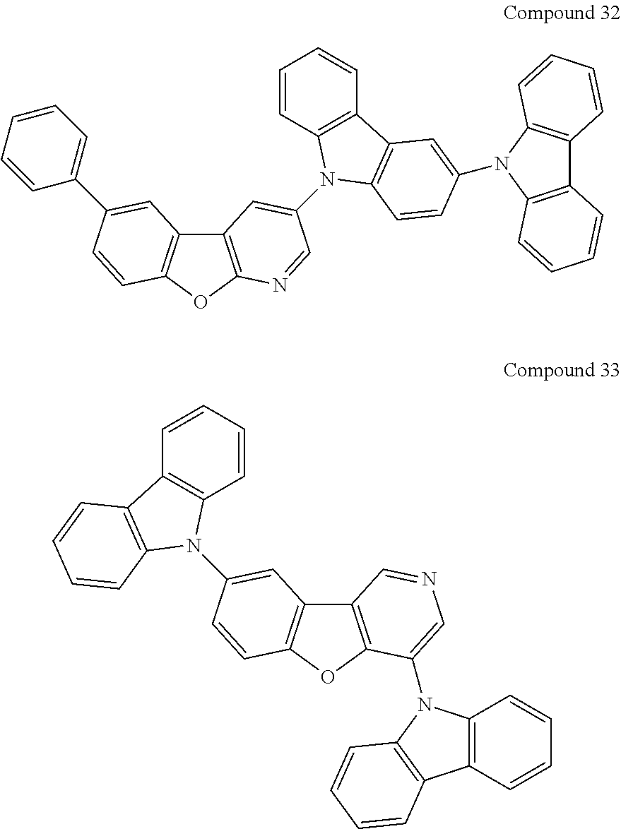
C1(C2=CC3=C(OC4=C3C=C(N3C5=C(C=CC=C5)C5=C3C=CC(N3C6=C(C7=C3C=CC=C7)C=CC=C6)=C5)C=N4)C=C2)=CC=CC=C1.C1=CC=CC2=C1N(C1=CC3=C(OC4=C3C=NC=C4N3C4=C(C=CC=C4)C4=C3C=CC=C4)C=C1)C1=C2C=CC=C1
